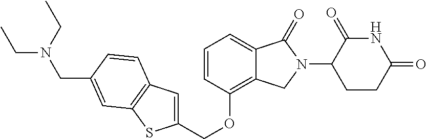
O(C1=C2C(=CC=C1)C(=O)N(C1CCC(=O)NC1=O)C2)CC1=CC2=C(S1)C=C(CN(CC)CC)C=C2
